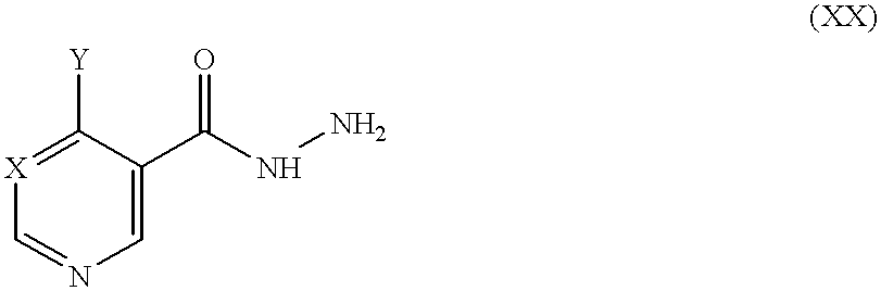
C1=C(C(NN)=O)C([Y])=[X]C=N1
